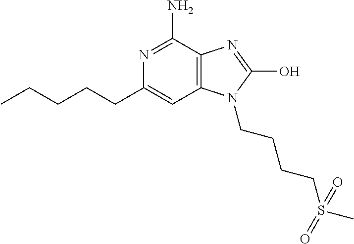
C1(CCCCC)=CC2=C(C(N)=N1)N=C(O)N2CCCCS(C)(=O)=O
